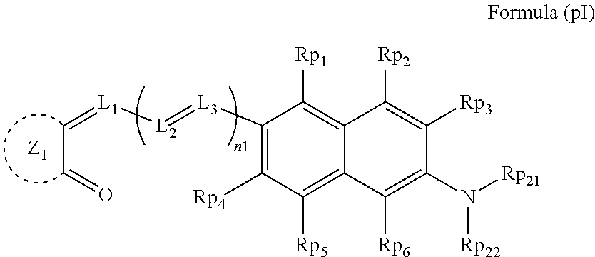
C(C=[L1][L2]=[L3]C1=C([Rp4])C([Rp5])=C2C(=C1[Rp1])C([Rp2])=C([Rp3])C(N([Rp21])[Rp22])=C2[Rp6])=O
